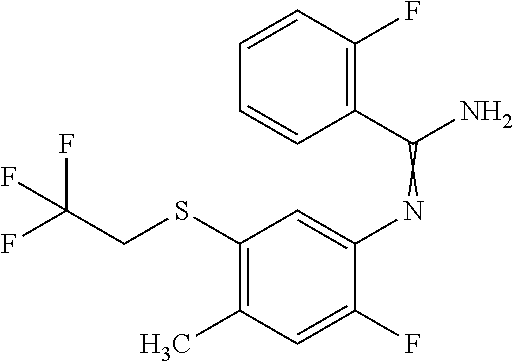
N(C1=CC(SCC(F)(F)F)=C(C)C=C1F)=C(N)C1=C(F)C=CC=C1
